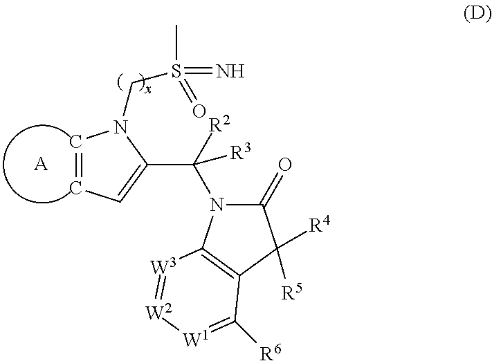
[A].C1=CC=C(C(N2C(=O)C([R4])([R5])C3=C2[W3]=[W2][W1]=C3[R6])([R3])[R2])N1CS(=N)(C)=O
